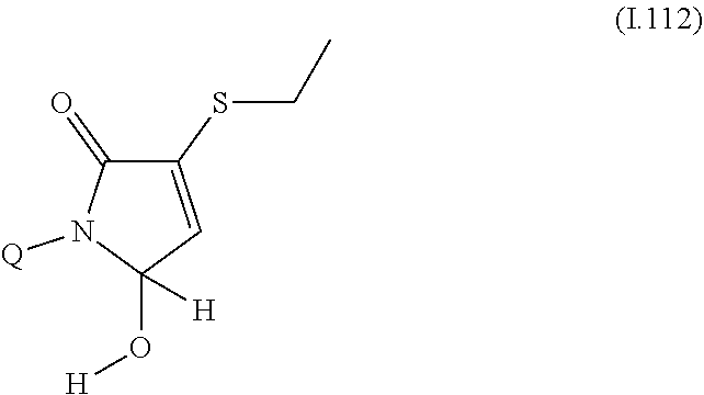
C1(SCC)=CC(O[H])([H])N([Q])C1=O
